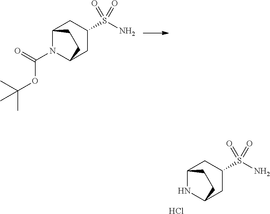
C12NC(CC(S(N)(=O)=O)C1)CC2.Cl.C12N(C(OC(C)(C)C)=O)C(CC(S(N)(=O)=O)C1)CC2
